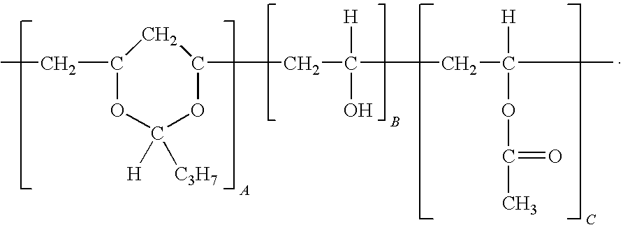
C1(CC)OC([H])([C3H7])OC(CC(CC(C)([H])OC(C)=O)(O)[H])C1
